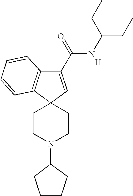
[H].C1(C(=O)NC(CC)CC)=CC2(C3=C1C=CC=C3)CCN(C1CCCC1)CC2
